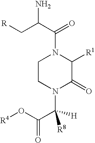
NC(C[R])C(N1CCN(C(C(=O)O[R4])([R8])[H])C(=O)C1[R1])=O
